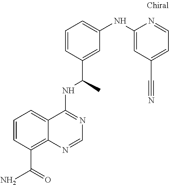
C1=CC(C(=O)N)=C2C(=C1)C(NC(C)C1=CC(NC3=CC(C#N)=CC=N3)=CC=C1)=NC=N2
